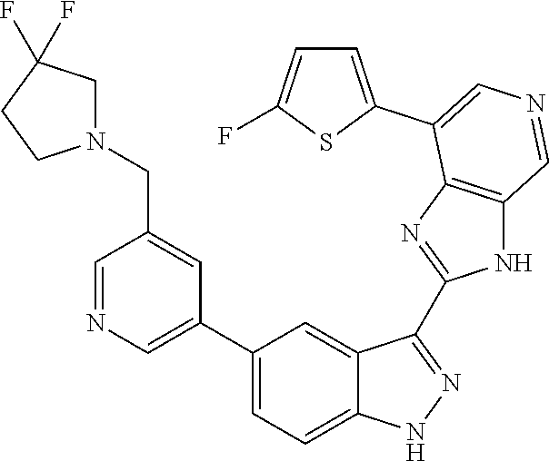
C1(C2=CN=CC(CN3CC(F)(F)CC3)=C2)=CC=C2C(=C1)C(C1=NC3=C(N1)C=NC=C3C1=CC=C(F)S1)=NN2
